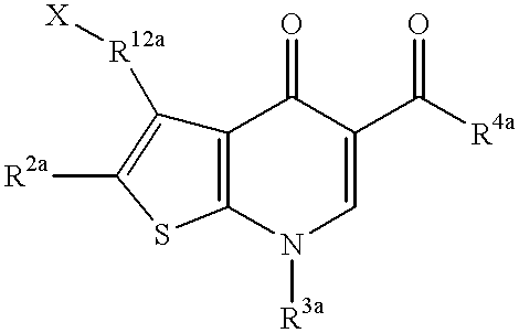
C12=C(N([R3a])C=C(C([R4a])=O)C1=O)SC([R2a])=C2[R12a][X]
